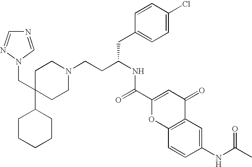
N1=CN(CC2(C3CCCCC3)CCN(CCC(NC(=O)C3=CC(=O)C4=C(O3)C=CC(NC(C)=O)=C4)CC3=CC=C(Cl)C=C3)CC2)N=C1
